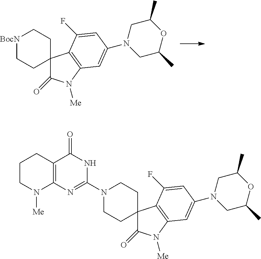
[BocN]1CCC2(CC1)C(=O)N([Me])C1=C2C(F)=CC(N2CC(C)OC(C)C2)=C1.N1(C2=NC3=C(C(=O)N2)CCCN3[Me])CCC2(CC1)C(=O)N([Me])C1=C2C(F)=CC(N2CC(C)OC(C)C2)=C1
